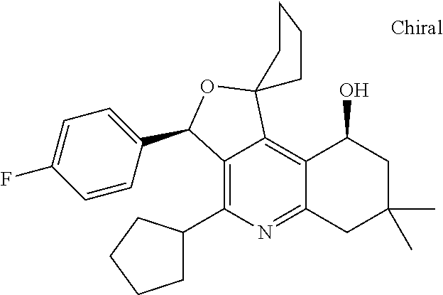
C1=C(F)C=CC(C2C3=C(C4CCCC4)N=C4C(=C3C3(O2)CCCC3)C(O)CC(C)(C)C4)=C1
